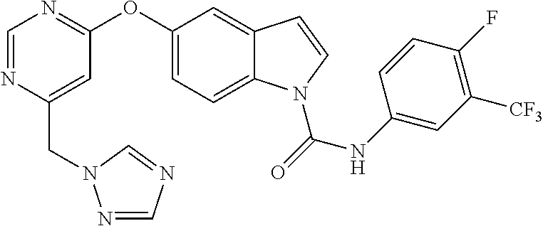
C1=NC(CN2N=CN=C2)=CC(OC2=CC=C3C(=C2)C=CN3C(=O)NC2=CC([CF3])=C(F)C=C2)=N1
